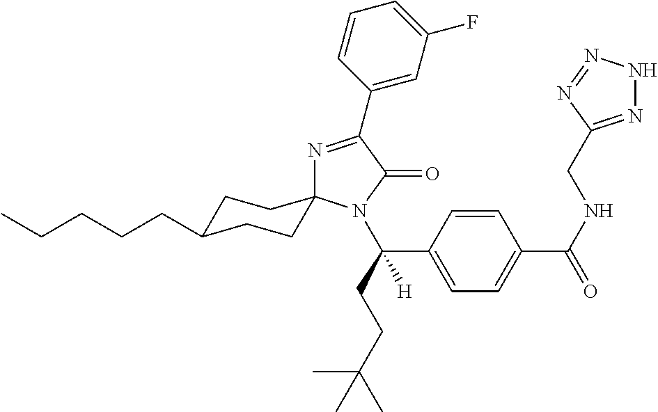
N1=C(C2=CC(F)=CC=C2)C(=O)N(C(C2=CC=C(C(NCC3=NNN=N3)=O)C=C2)(CCC(C)(C)C)[H])C12CCC(CCCCC)CC2
